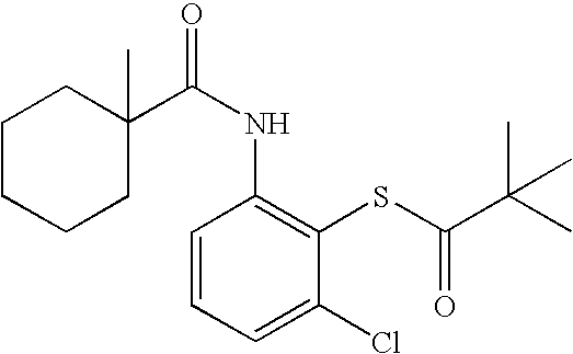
C1CCCC(C)(C(NC2=C(SC(=O)C(C)(C)C)C(Cl)=CC=C2)=O)C1
